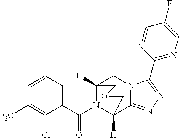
C1=CC=C(C(N2C3([H])C4=NN=C(C5=NC=C(F)C=N5)N4CC2([H])COC3)=O)C(Cl)=C1[F3C]
